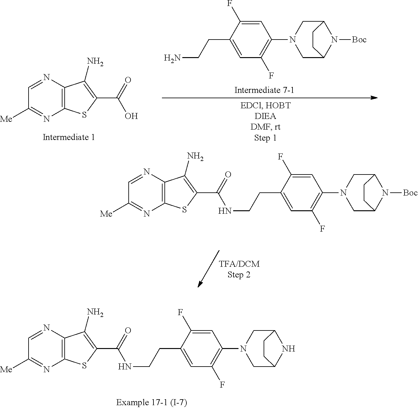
C12=C(N=CC([Me])=N1)C(N)=C(C(=O)NCCC1=CC(F)=C(N3CC4NC(C3)CC4)C=C1F)S2.C12=C(N=CC([Me])=N1)C(N)=C(C(=O)NCCC1=CC(F)=C(N3CC4N([Boc])C(C3)CC4)C=C1F)S2.C12=C(N=CC([Me])=N1)C(N)=C(C(=O)O)S2.C1=C(F)C(CCN)=CC(F)=C1N1CC2N([Boc])C(C1)CC2
